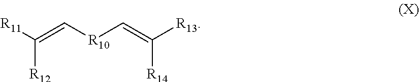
[R12]C([R11])=C[R10]C=C([R13])[R14]
